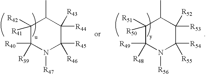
C1([R50])([R51])C([R49])([R48])N([R56])C([R54])([R55])C([R53])([R52])C1C.C1([R41])([R42])C([R40])([R39])N([R47])C([R45])([R46])C([R44])([R43])C1C
